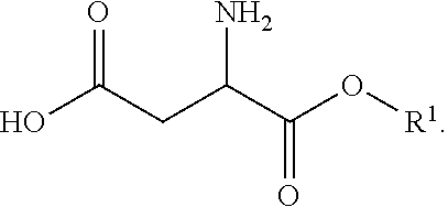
O=C(CC(C(=O)O[R1])N)O
